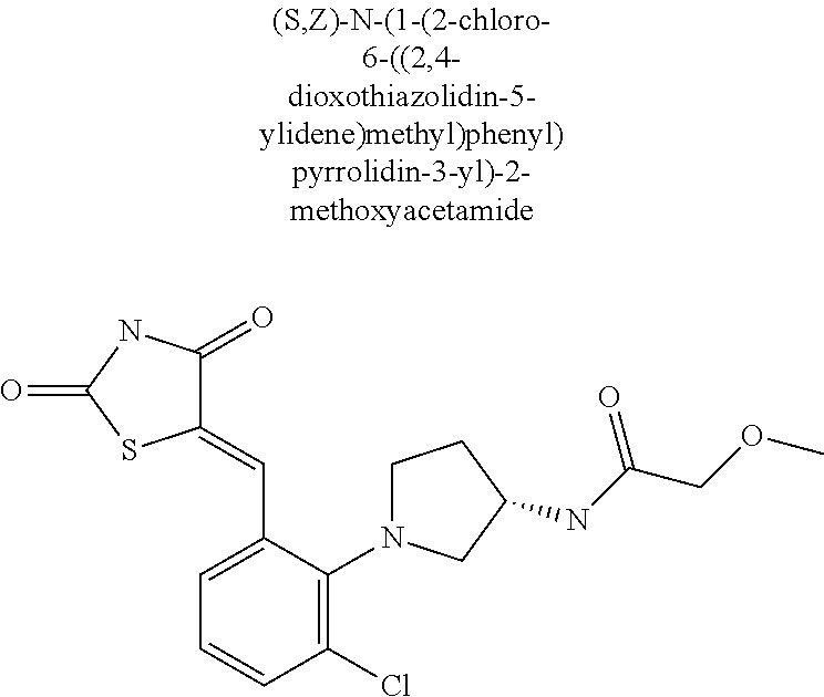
C1(=CC2=CC=CC(Cl)=C2N2CCC(NC(COC)=O)C2)C(=O)NC(=O)S1
